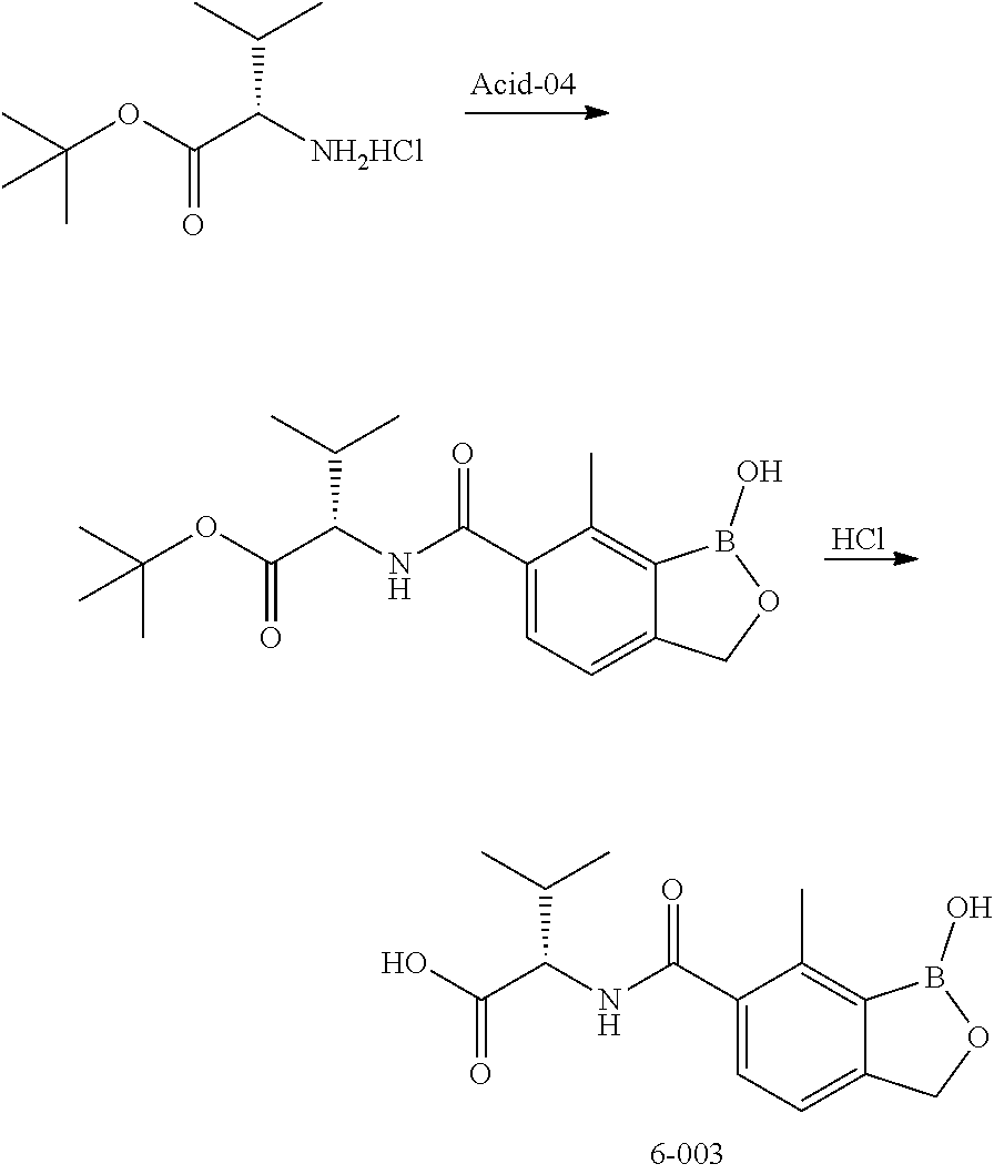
C(C([NH2HCl])C(OC(C)(C)C)=O)(C)C.Cl.C(C(NC(C1=CC=C2C(=C1C)B(O)OC2)=O)C(OC(C)(C)C)=O)(C)C.C(C(NC(C1=CC=C2C(=C1C)B(O)OC2)=O)C(O)=O)(C)C
